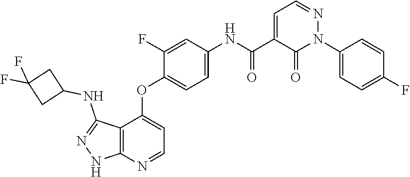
N1=CC=C(C(=O)NC2=CC=C(OC3=CC=NC4=C3C(NC3CC(F)(F)C3)=NN4)C(F)=C2)C(=O)N1C1=CC=C(F)C=C1
